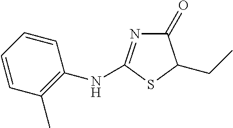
C1(=O)N=C(NC2=C(C)C=CC=C2)SC1CC
